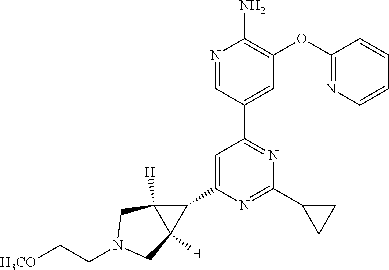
N1=CC(C2=NC(C3CC3)=NC(C3C4([H])C3([H])CN(CC[H3CO])C4)=C2)=CC(OC2=NC=CC=C2)=C1N
